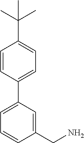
C1=CC(CN)=CC(C2=CC=C(C(C)(C)C)C=C2)=C1
